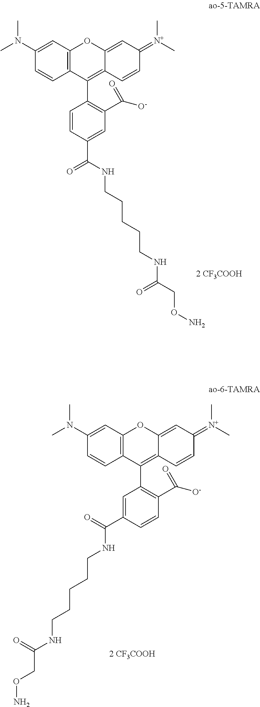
C1=CC2=C(C=C1N(C)C)OC1=CC(=[N+](C)C)C=CC1=C2C1=C(C(=O)[O-])C=C(C(=O)NCCCCCNC(CON)=O)C=C1.C1=CC2=C(C=C1N(C)C)OC1=CC(=[N+](C)C)C=CC1=C2C1=C(C(=O)[O-])C=CC(C(NCCCCCNC(CON)=O)=O)=C1
